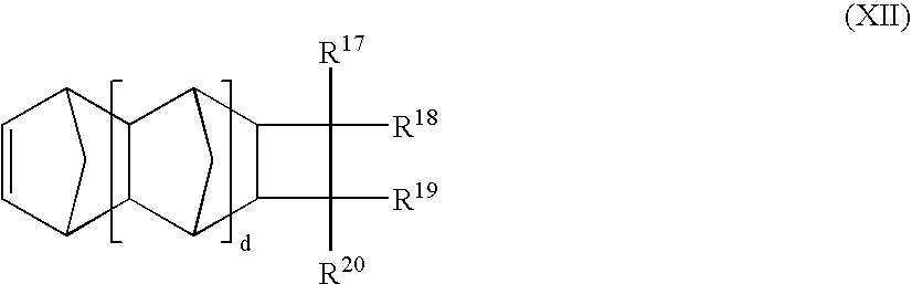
C1=CC2C3C(C1C2)C1C2C(C3C1)C([R20])([R19])C2([R17])[R18]
